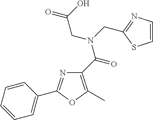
N1=C(C2=CC=CC=C2)OC(C)=C1C(=O)N(CC1=NC=CS1)CC(O)=O
